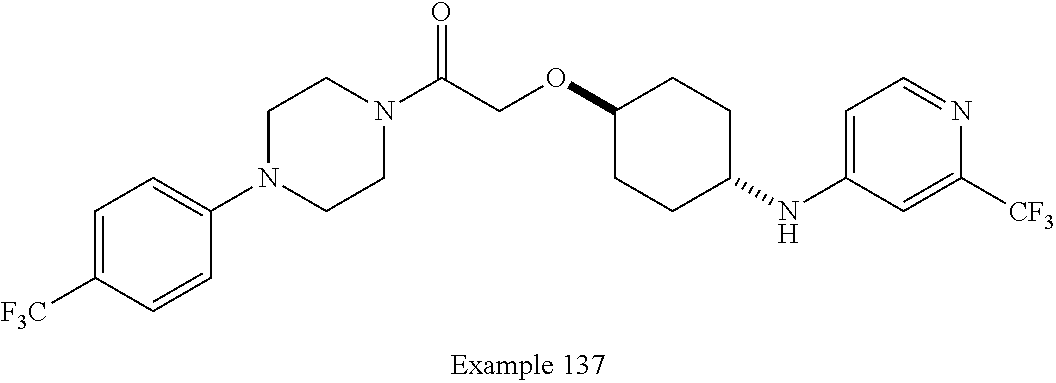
C1=C([F3C])C=CC(N2CCN(C(COC3CCC(NC4=CC=NC([CF3])=C4)CC3)=O)CC2)=C1
